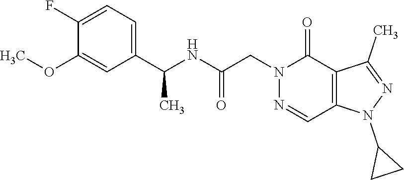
C1(F)=CC=C(C(NC(CN2C(=O)C3=C(C=N2)N(C2CC2)N=C3C)=O)C)C=C1OC
